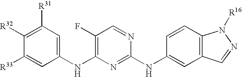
C1(NC2=C(F)C=NC(NC3=CC4=C(C=C3)N([R16])N=C4)=N2)=CC([R31])=C([R32])C([R33])=C1
